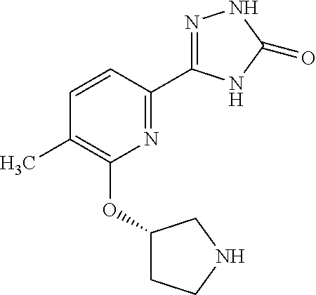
C1=CC(C2=NNC(=O)N2)=NC(OC2CCNC2)=C1C
